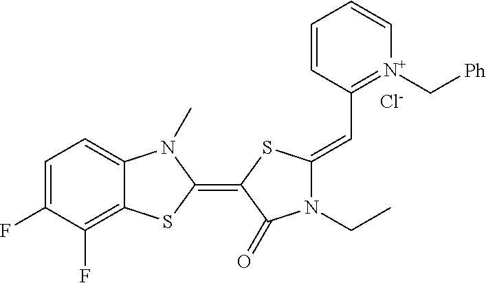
C1=C(F)C(F)=C2C(=C1)N(C)C(=C1SC(=CC3=[N+](C[Ph])C=CC=C3)N(CC)C1=O)S2.[Cl-]
